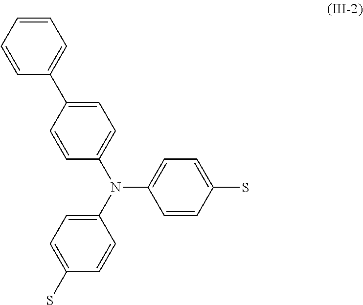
C1=C(C2=CC=C(N(C3=CC=C(S)C=C3)C3=CC=C(S)C=C3)C=C2)C=CC=C1
